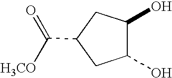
C1(O)C(O)CC(C(=O)[H3CO])C1
